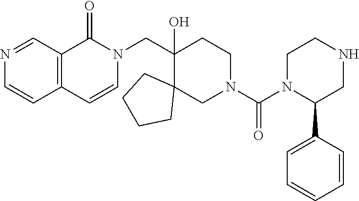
C12=C(C=CN(CC3(O)C4(CN(C(N5C(C6=CC=CC=C6)CNCC5)=O)CC3)CCCC4)C1=O)C=CN=C2
